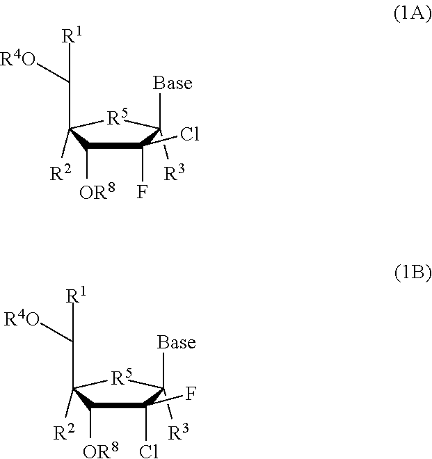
C1([OR8])C(C([R4O])[R1])([R2])[R5]C([Base])([R3])C1(F)Cl.C1([OR8])C(C([R4O])[R1])([R2])[R5]C([Base])([R3])C1(Cl)F
